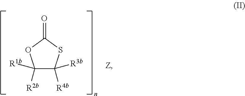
C1([R1b])([R2b])C([R4b])([R3b])SC(=O)O1
